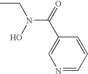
CCN(C(=O)C1=CN=CC=C1)O
